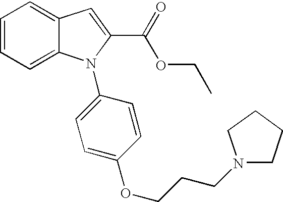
C1=CC=C2C(=C1)C=C(C(=O)OCC)N2C1=CC=C(OCCCN2CCCC2)C=C1
